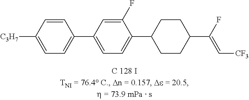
C1=C([C3H7])C=CC(C2=CC=C(C3CCC(C(F)=C[CF3])CC3)C(F)=C2)=C1
